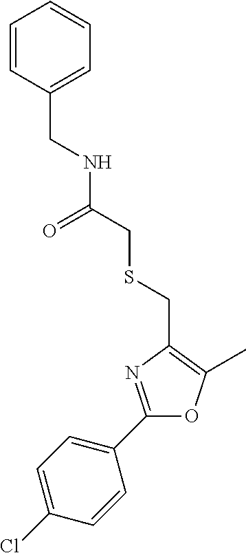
C1(Cl)=CC=C(C2=NC(CSCC(NCC3=CC=CC=C3)=O)=C(C)O2)C=C1
